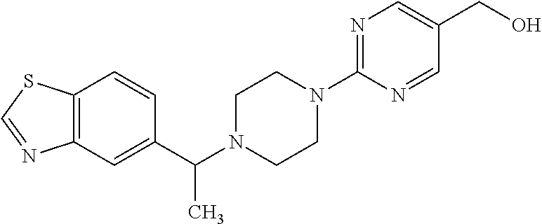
C12=C(C=CC(C(N3CCN(C4=NC=C(CO)C=N4)CC3)C)=C1)SC=N2
